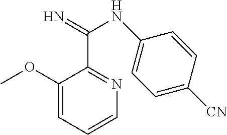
C1(OC)=CC=CN=C1C(=N)NC1=CC=C([CN])C=C1
